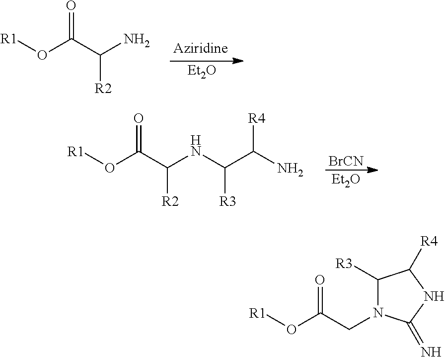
O(C(C(N)[R2])=O)[R1].[Et2O].O(C(C(NC(C(N)[R4])[R3])[R2])=O)[R1].[BrCN].[Et2O].C1([R3])N(CC(O[R1])=O)C(=N)NC1[R4]
